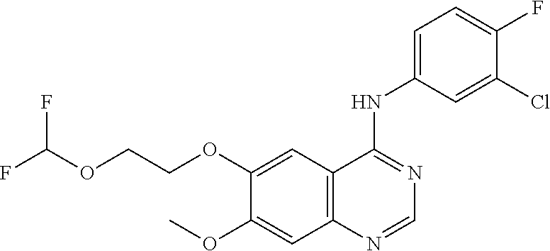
C12=C(C=C(OCCOC(F)F)C(OC)=C1)C(NC1=CC=C(F)C(Cl)=C1)=NC=N2
